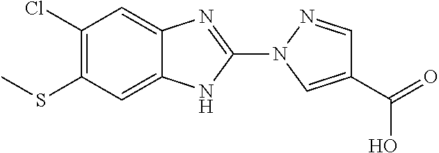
C1(Cl)=C(SC)C=C2C(=C1)N=C(N1C=C(C(=O)O)C=N1)N2
